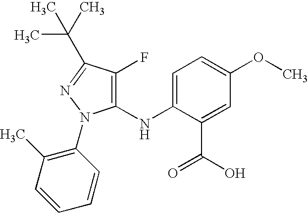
C1(NC2=CC=C(OC)C=C2C(O)=O)=C(F)C(C(C)(C)C)=NN1C1=C(C)C=CC=C1
